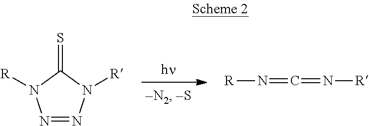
N1=NN([R])C(=S)N1[R].[R]N=C=N[R]
